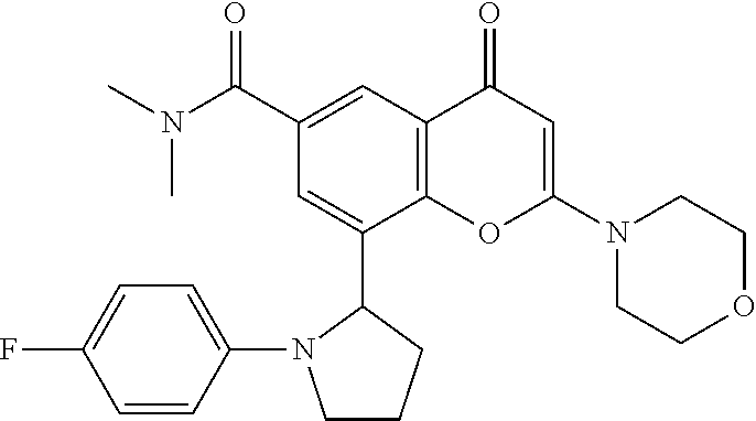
C12=C(C=C(C(N(C)C)=O)C=C1C1N(C3=CC=C(F)C=C3)CCC1)C(=O)C=C(N1CCOCC1)O2
